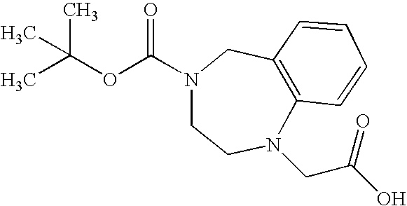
C(N1CCN(CC(=O)O)C2=C(C1)C=CC=C2)(OC(C)(C)C)=O
